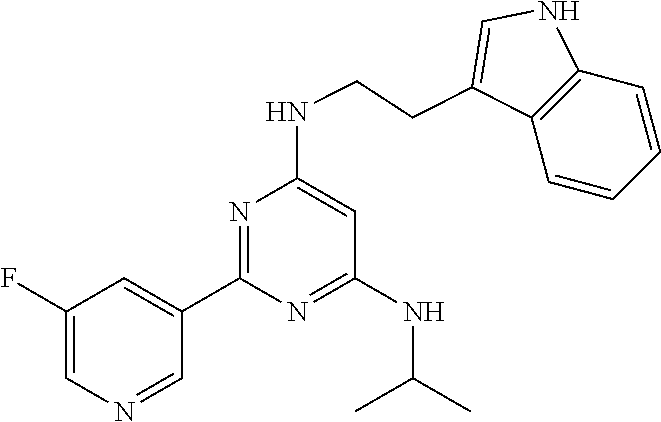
C1=NC=C(F)C=C1C1=NC(NCCC2=CNC3=C2C=CC=C3)=CC(NC(C)C)=N1
